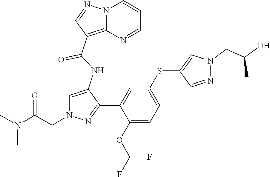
C1=C(NC(=O)C2=C3N(C=CC=N3)N=C2)C(C2=CC(SC3=CN(CC(O)C)N=C3)=CC=C2OC(F)F)=NN1CC(N(C)C)=O
